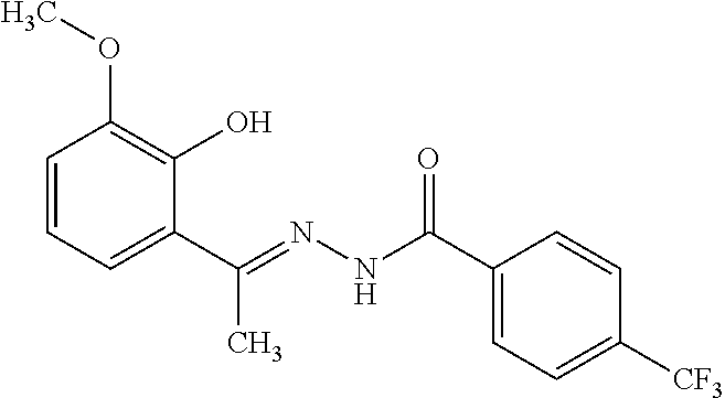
C1=CC=C(C(=NNC(C2=CC=C([CF3])C=C2)=O)C)C(O)=C1OC
